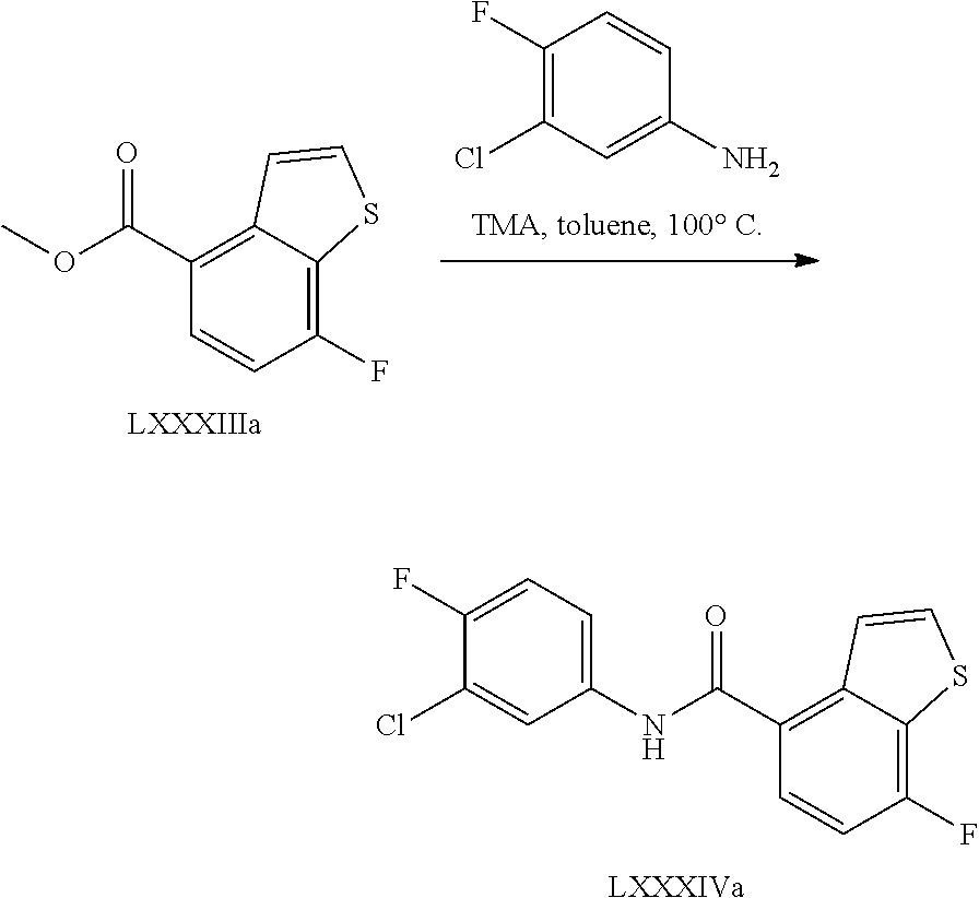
C(C1=C2C(=C(F)C=C1)SC=C2)(NC1=CC=C(F)C(Cl)=C1)=O.[LXXXIVa].C(C1=C2C(=C(F)C=C1)SC=C2)(OC)=O.C1(F)=C(Cl)C=C(N)C=C1.[LXXXIIIa]
